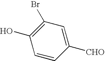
C1=CC([CHO])=CC(Br)=C1O
